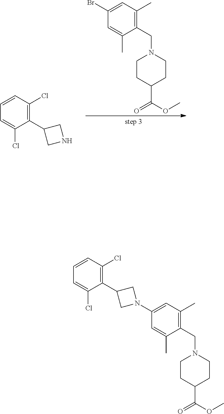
C1=C(Cl)C(C2CN(C3=CC(C)=C(CN4CCC(C(OC)=O)CC4)C(C)=C3)C2)=C(Cl)C=C1.C1(C)=CC(Br)=CC(C)=C1CN1CCC(C(OC)=O)CC1.C1(C2=C(Cl)C=CC=C2Cl)CNC1
